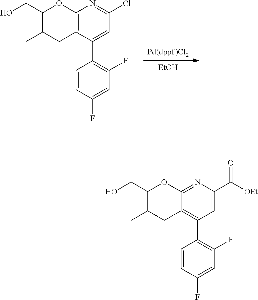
[Pd(dppf)Cl2].[EtOH].C1=CC(F)=CC(F)=C1C1=CC(Cl)=NC2=C1CC(C)C(CO)O2.C1=CC(F)=CC(F)=C1C1=C2C(=NC(C([OEt])=O)=C1)OC(CO)C(C)C2
